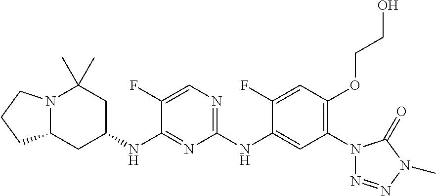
N12C(CC(NC3=NC(NC4=CC(N5N=NN(C)C5=O)=C(OCCO)C=C4F)=NC=C3F)CC1(C)C)CCC2
